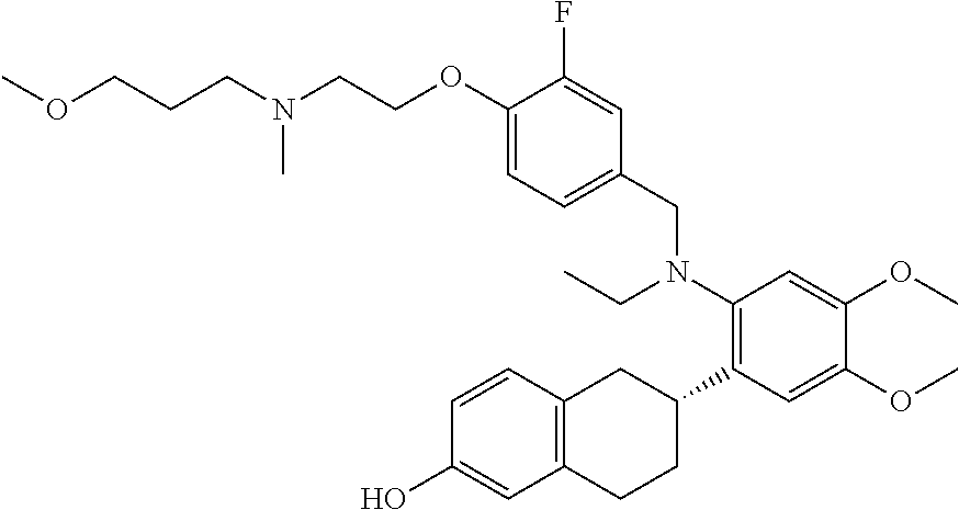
C(CN(CCOC1=CC=C(CN(C2=C(C3CC4=C(CC3)C=C(O)C=C4)C=C(OC)C(OC)=C2)CC)C=C1F)C)COC
